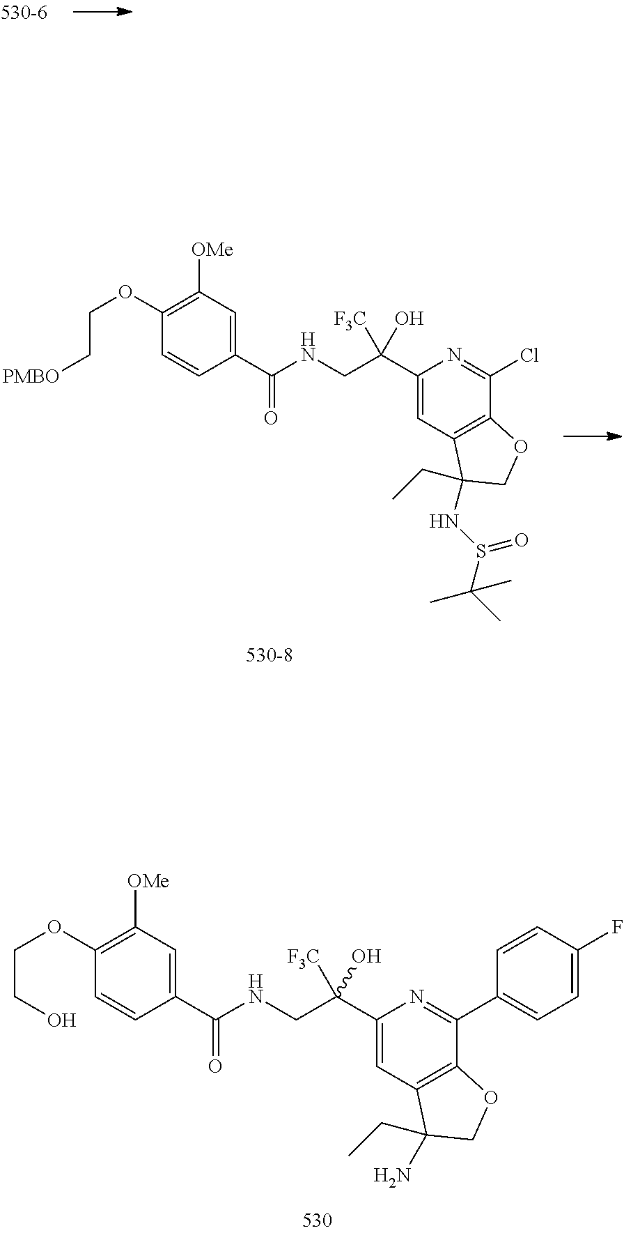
C1(C(CNC(C2=CC([OMe])=C(OCCO)C=C2)=O)([F3C])O)=CC2=C(C(C3=CC=C(F)C=C3)=N1)OCC2(N)CC.C1(C(CNC(C2=CC([OMe])=C(OCC[PMBO])C=C2)=O)([F3C])O)=CC2=C(C(Cl)=N1)OCC2(NS(C(C)(C)C)=O)CC
